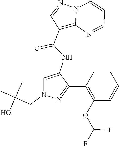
N12C(=C(C(NC3=CN(CC(C)(C)O)N=C3C3=C(OC(F)F)C=CC=C3)=O)C=N1)N=CC=C2
